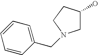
C1C(O)CCN1CC1=CC=CC=C1
